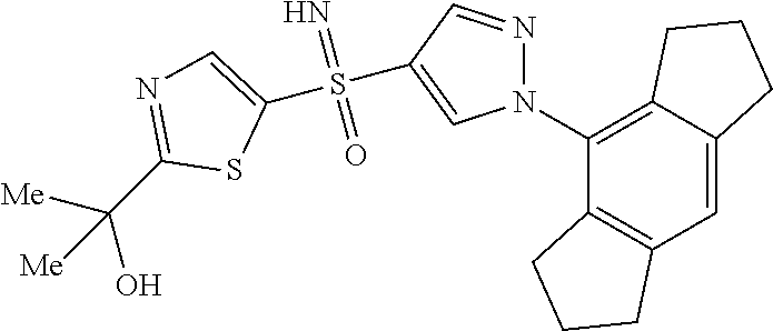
C12=C(N3N=CC(S(C4=CN=C(C(O)([Me])[Me])S4)(=N)=O)=C3)C3=C(C=C1CCC2)CCC3
